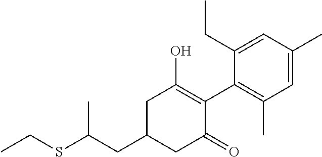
CCSC(CC1CC(=O)C(C2=C(C)C=C(C)C=C2CC)=C(O)C1)C
